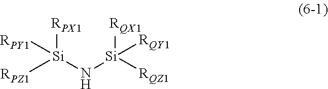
[RPX1][Si](N[Si]([RQX1])([RQZ1])[RQY1])([RPZ1])[RPY1]
